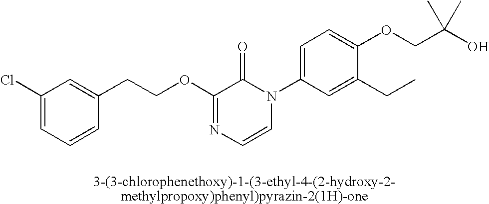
C1(CCOC2=NC=CN(C3=CC=C(OCC(O)(C)C)C(CC)=C3)C2=O)=CC(Cl)=CC=C1
